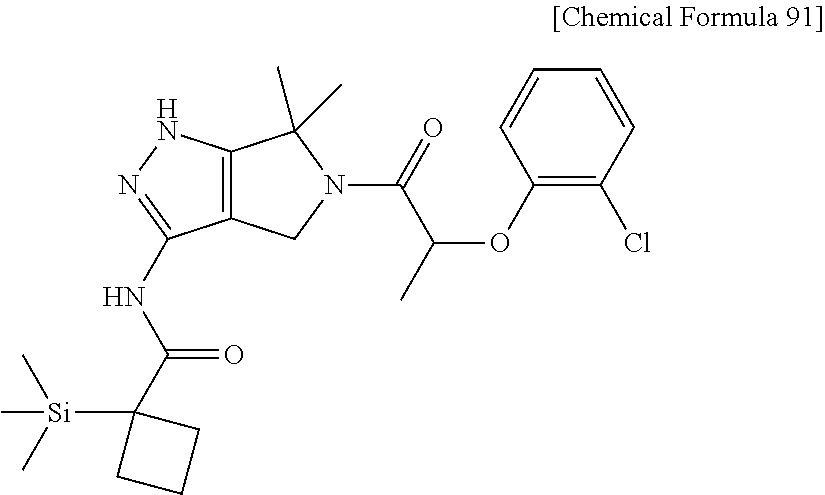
C12=C(NN=C1NC(C1([Si](C)(C)C)CCC1)=O)C(C)(C)N(C(C(OC1=C(Cl)C=CC=C1)C)=O)C2
